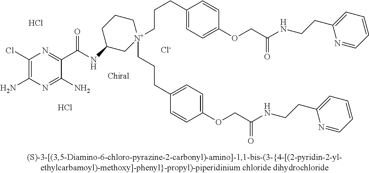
[Cl-].C1(Cl)=C(N)N=C(N)C(C(=O)NC2C[N+](CCCC3=CC=C(OCC(NCCC4=CC=CC=N4)=O)C=C3)(CCCC3=CC=C(OCC(=O)NCCC4=CC=CC=N4)C=C3)CCC2)=N1.Cl.Cl
